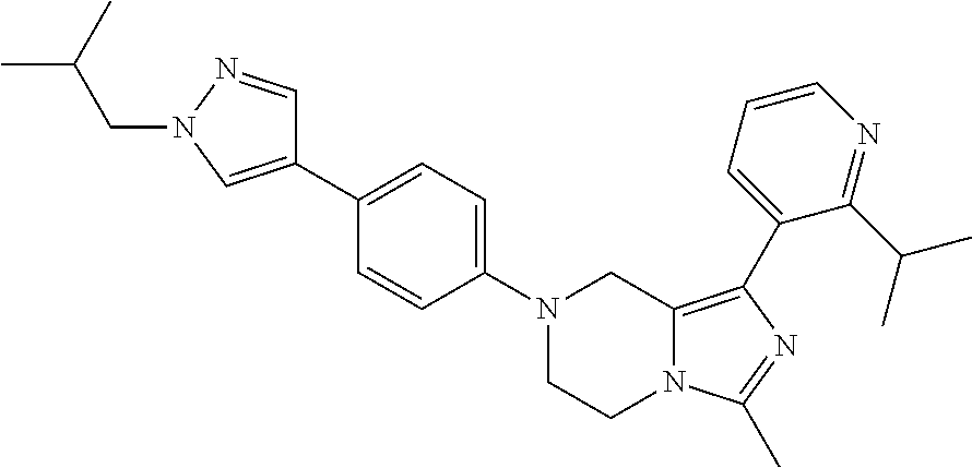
N1(C2=CC=C(C3=CN(CC(C)C)N=C3)C=C2)CCN2C(=C(C3=CC=CN=C3C(C)C)N=C2C)C1
